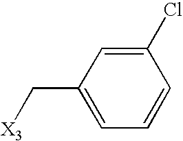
C1=C(Cl)C=CC=C1C[X3]
